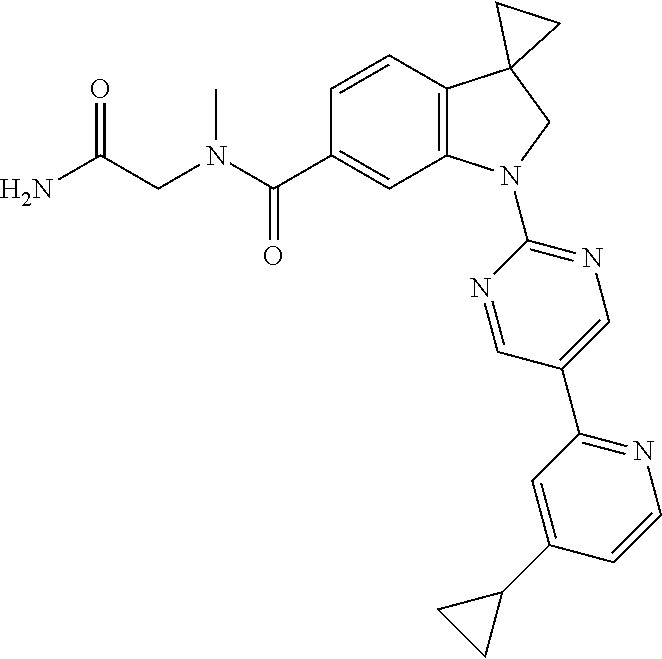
N(C(C1=CC2=C(C=C1)C1(CN2C2=NC=C(C3=NC=CC(C4CC4)=C3)C=N2)CC1)=O)(C)CC(=O)N
